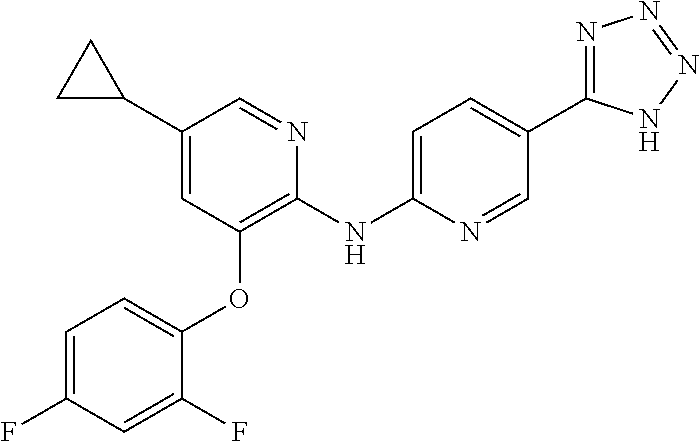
C1(C2CC2)=CC(OC2=CC=C(F)C=C2F)=C(NC2=CC=C(C3=NN=NN3)C=N2)N=C1
